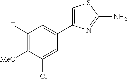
C1(F)=C([MeO])C(Cl)=CC(C2=CSC(N)=N2)=C1
